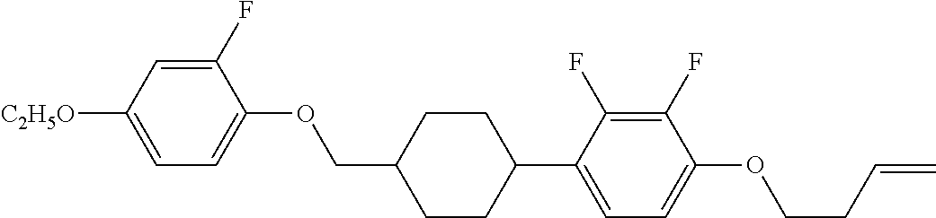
C1(F)=CC([C2H5O])=CC=C1OCC1CCC(C2=CC=C(OCCC=C)C(F)=C2F)CC1
